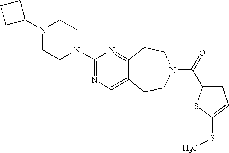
C1C(N2CCN(C3=NC=C4C(=N3)CCN(C(=O)C3=CC=C(SC)S3)CC4)CC2)CC1
